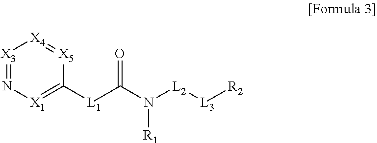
[X3]1=N[X1]=C([L1]C(N([L2][L3][R2])[R1])=O)[X5]=[X4]1
